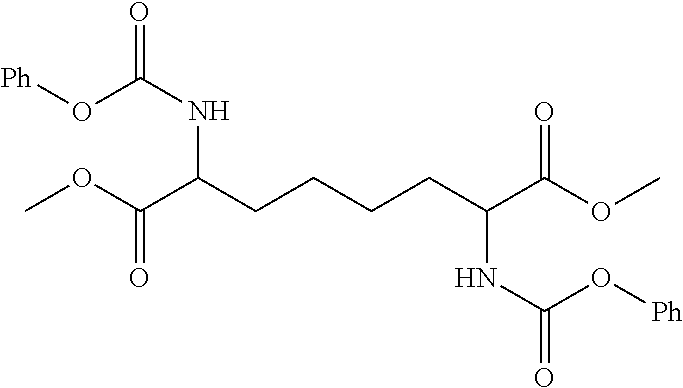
O(C(NC(C(OC)=O)CCCCC(C(OC)=O)NC(=O)O[Ph])=O)[Ph]
